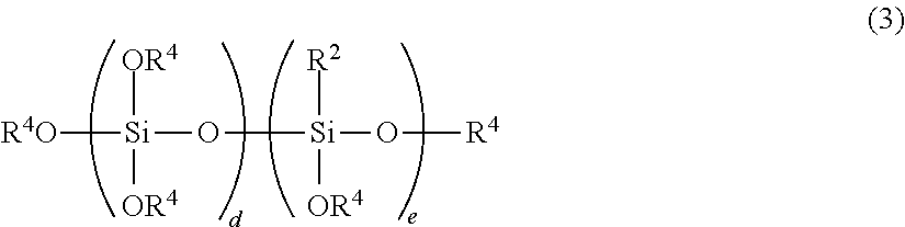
[R4O][Si](O[Si](O[R4])([R2])[OR4])([OR4])[OR4]
